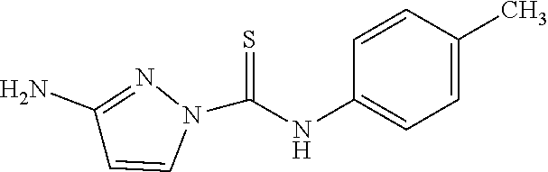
C1(NC(N2N=C(N)C=C2)=S)=CC=C(C)C=C1
